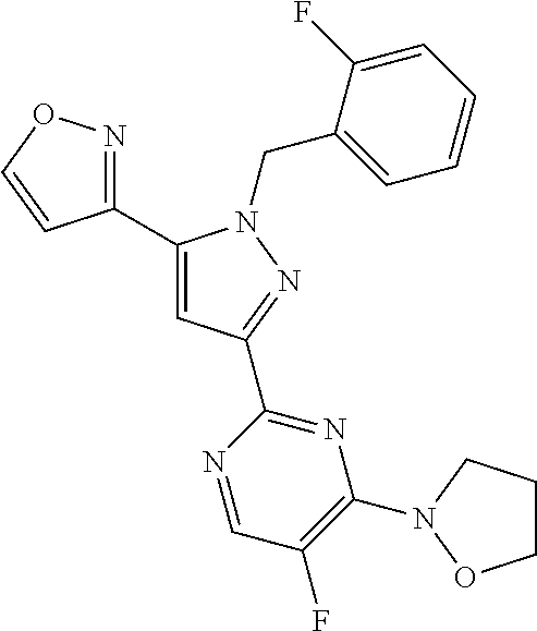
C1(C2=CC(C3=NC(N4CCCO4)=C(F)C=N3)=NN2CC2=CC=CC=C2F)=NOC=C1
